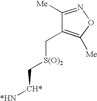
C([S(O)2]C[CH*][*HN])C1=C([Me])ON=C1[Me]
